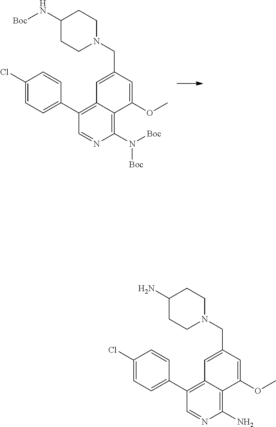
C1(C2=CC=C(Cl)C=C2)=C2C(=C(N([Boc])[Boc])N=C1)C(OC)=CC(CN1CCC(N[Boc])CC1)=C2.C1(C2=CC=C(Cl)C=C2)=C2C(=C(N)N=C1)C(OC)=CC(CN1CCC(N)CC1)=C2
